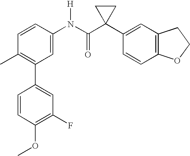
C1(N(C(C2(C3=CC4=C(C=C3)OCC4)CC2)=O)[H])=CC(C2=CC(F)=C(OC)C=C2)=C(C)C=C1
